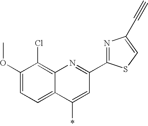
C1(OC)=CC=C2C(=C1Cl)N=C(C1=NC(C#C)=CS1)C=C2*
